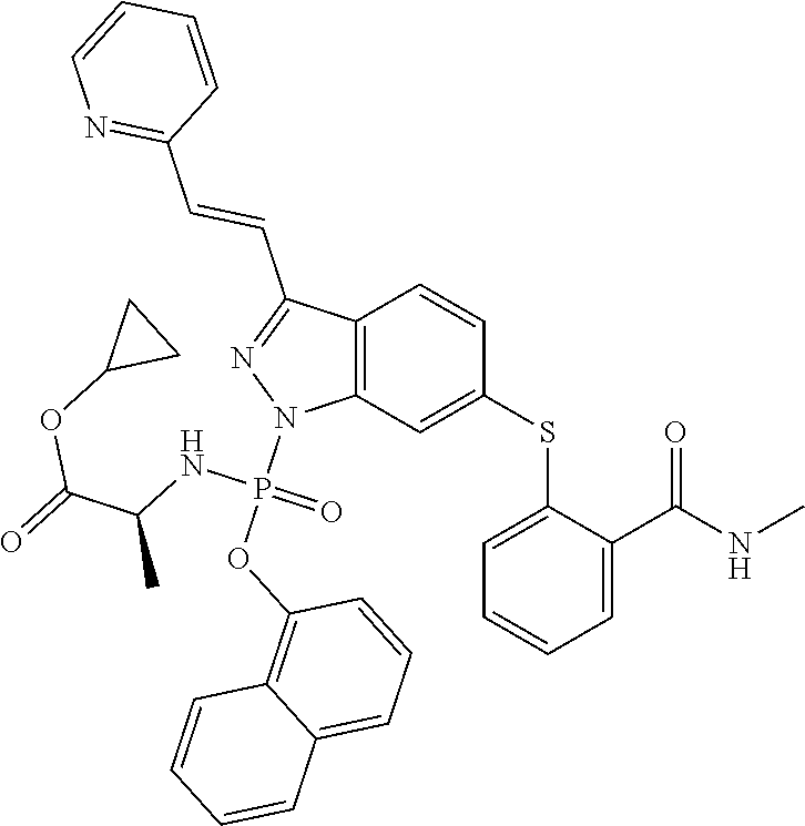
C1(SC2=CC3=C(C=C2)C(C=CC2=NC=CC=C2)=NN3P(OC2=C3C(=CC=C2)C=CC=C3)(NC(C)C(=O)OC2CC2)=O)=CC=CC=C1C(NC)=O
